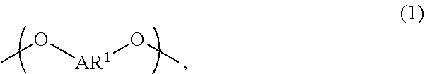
O([AR1]OC)C
